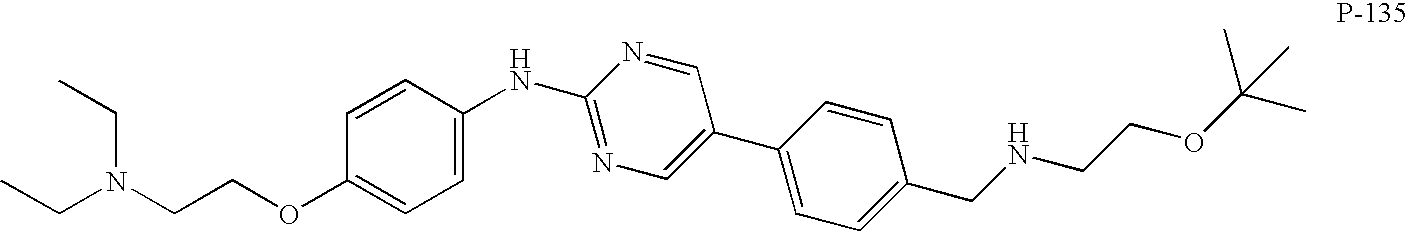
C1=CC(NC2=NC=C(C3=CC=C(CNCCOC(C)(C)C)C=C3)C=N2)=CC=C1OCCN(CC)CC
